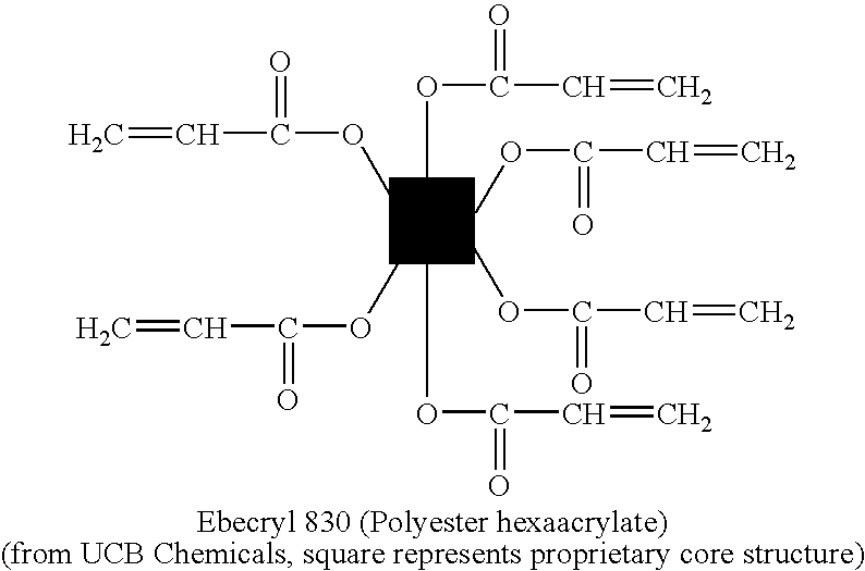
COC(=O)C=C.COC(=O)C=C.COC(=O)C=C.O(C)C(=O)C=C.COC(=O)C=C.COC(=O)C=C
